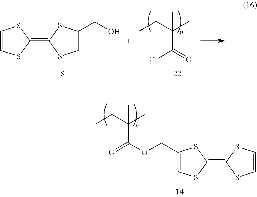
C1=CSC(=C2SC=C(CO)S2)S1.C(C)(C(=O)Cl)(CC)C.C(C)(C(OCC1=CSC(=C2SC=CS2)S1)=O)(CC)C
